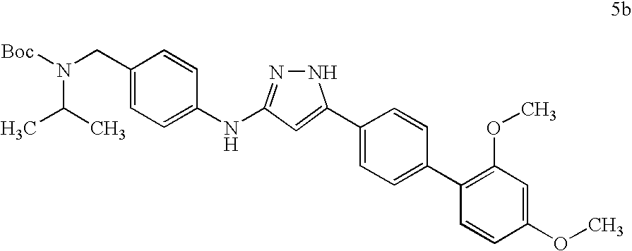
C1(C2=CC(NC3=CC=C(CN(C(C)C)[Boc])C=C3)=NN2)=CC=C(C2=C(OC)C=C(OC)C=C2)C=C1
